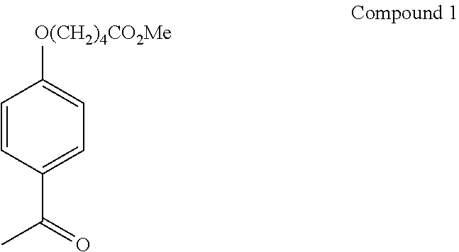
C1=CC(C(=O)C)=CC=C1[O(CH2)4CO2Me]
